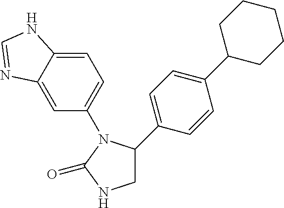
C12=CC(N3C(=O)NCC3C3=CC=C(C4CCCCC4)C=C3)=CC=C1NC=N2
